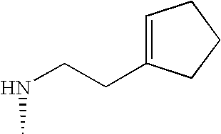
C1=C(CCNC)CCC1
